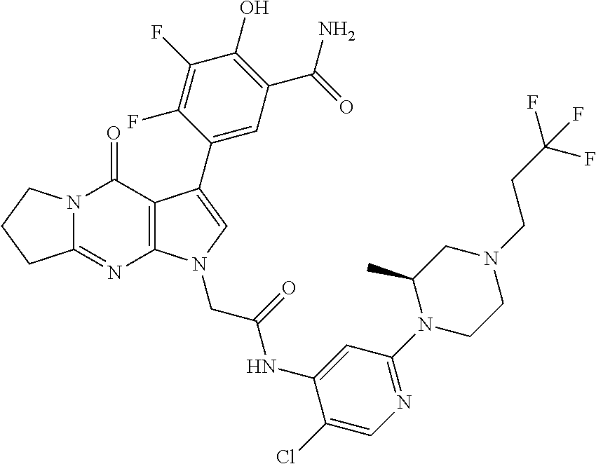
C12=NC3=C(C(=O)N1CCC2)C(C1=CC(C(=O)N)=C(O)C(F)=C1F)=CN3CC(=O)NC1=CC(N2CCN(CCC(F)(F)F)CC2C)=NC=C1Cl
